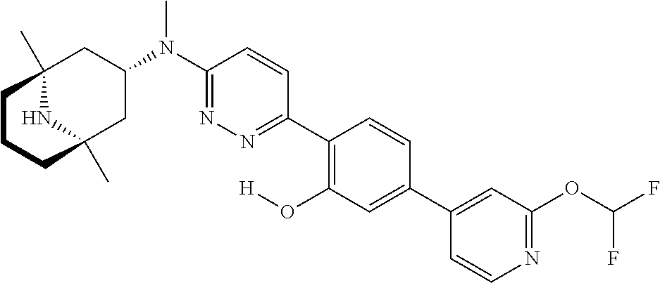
C12(C)NC(C)(CC(N(C3=NN=C(C4=C(O[H])C=C(C5=CC(OC(F)F)=NC=C5)C=C4)C=C3)C)C1)CCC2
